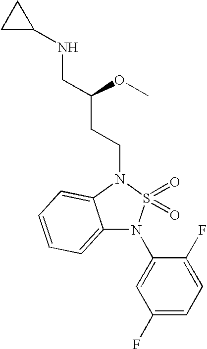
C12=CC=CC=C1N(CCC(CNC1CC1)OC)S(=O)(=O)N2C1=CC(F)=CC=C1F
